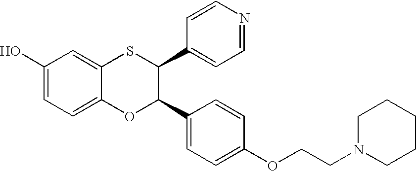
C1(O)=CC=C2C(=C1)SC(C1=CC=NC=C1)C(C1=CC=C(OCCN3CCCCC3)C=C1)O2
